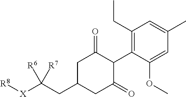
C1(CC)=C(C2C(=O)CC(CC([X][R8])([R6])[R7])CC2=O)C(OC)=CC(C)=C1
